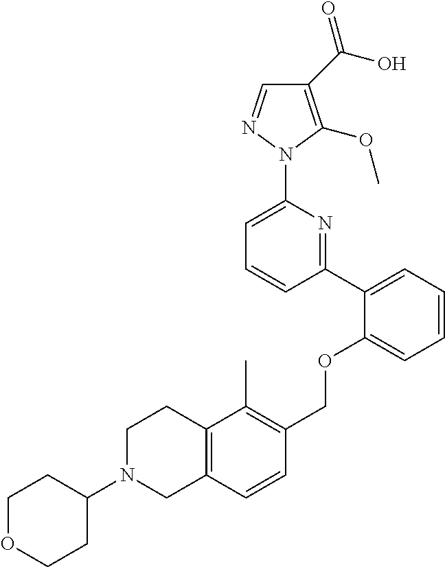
C1(C(O)=O)=C(OC)N(C2=CC=CC(C3=CC=CC=C3OCC3=C(C)C4=C(C=C3)CN(C3CCOCC3)CC4)=N2)N=C1
